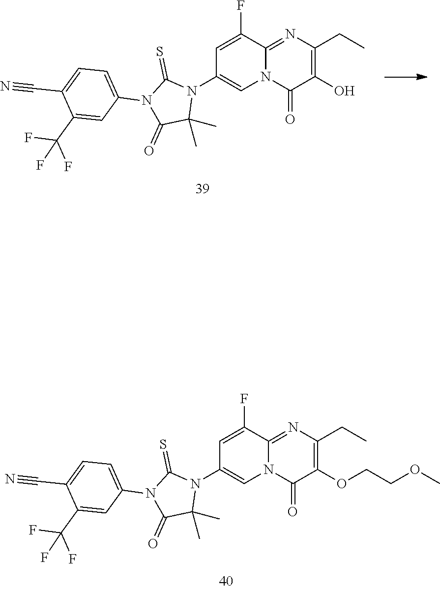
C1=C(F)C2=NC(CC)=C(OCCOC)C(=O)N2C=C1N1C(=S)N(C2=CC=C(C#N)C(C(F)(F)F)=C2)C(=O)C1(C)C.C1=C(F)C2=NC(CC)=C(O)C(=O)N2C=C1N1C(=S)N(C2=CC=C(C#N)C(C(F)(F)F)=C2)C(=O)C1(C)C
